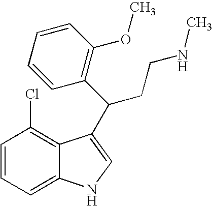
C1=CC=C2C(=C1Cl)C(C(C1=C(OC)C=CC=C1)CCNC)=CN2
